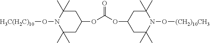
O=C(OC1CC(C)(C)N(O[(CH2)10CH3])C(C)(C)C1)OC1CC(C)(C)N(O[H3C(H2C)10])C(C)(C)C1
